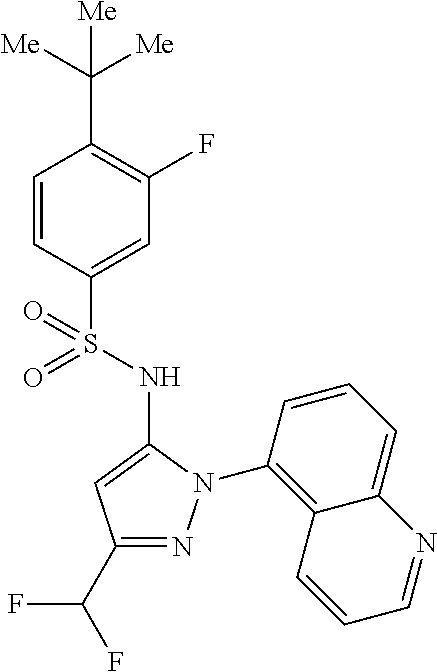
C1=CC(S(=O)(NC2=CC(C(F)F)=NN2C2=C3C(=CC=C2)N=CC=C3)=O)=CC(F)=C1C([Me])([Me])[Me]
